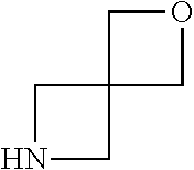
O1CC2(C1)CNC2
